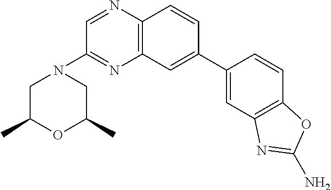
C12=C(C=C(C3=CC4=C(C=C3)OC(N)=N4)C=C1)N=C(N1CC(C)OC(C)C1)C=N2
